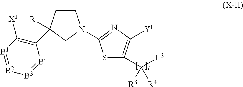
[B3]1=[B4]C(C2([R])CCN(C3=NC([Y1])=C(C([L3])([R3])[R4])S3)C2)=C([X1])[B1]=[B2]1
